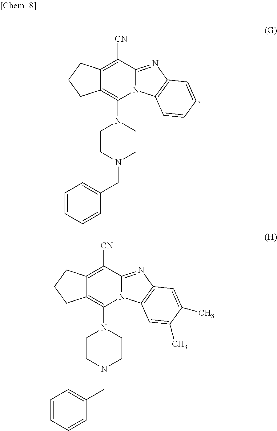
C12=C(N3CCN(CC4=CC=CC=C4)CC3)N3C(=NC4=C3C=CC=C4)C([CN])=C1CCC2.C12=C(N3CCN(CC4=CC=CC=C4)CC3)N3C(=NC4=C3C=C(C)C(C)=C4)C([CN])=C1CCC2
